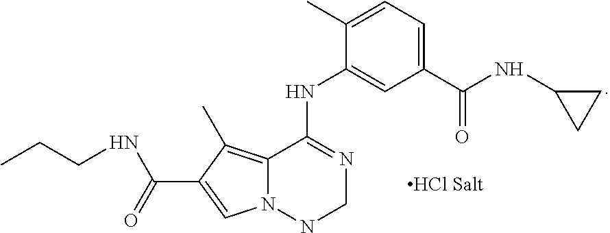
C12=C(C)C(C(=O)NCCC)=CN1NCN=C2NC1=CC(C(NC2CC2)=O)=CC=C1C.[HCl Salt]
